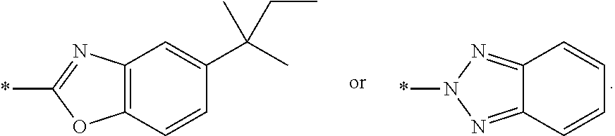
C12=NN(*)N=C1C=CC=C2.C12=C(N=C(*)O1)C=C(C(C)(C)CC)C=C2
